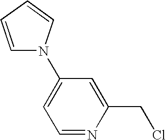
C1=CC=CN1C1=CC=NC(CCl)=C1
